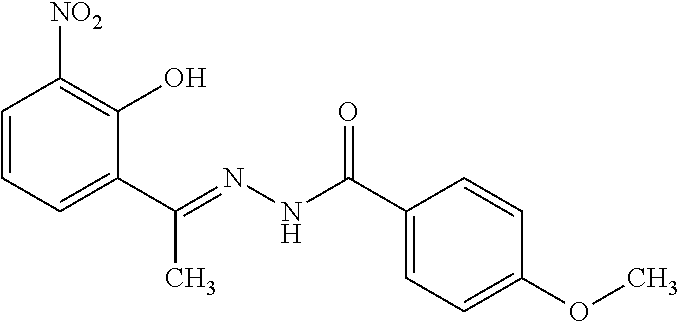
C1=CC=C(C(=NNC(C2=CC=C(OC)C=C2)=O)C)C(O)=C1[NO2]
